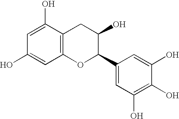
C1(O)=CC(O)=CC2=C1CC(O)C(C1=CC(O)=C(O)C(O)=C1)O2
